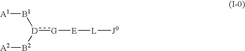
[G](:[D]([B2][A2])[B1][A1])[E][L][J0]
